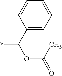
C(OC(C)=O)(*)C1=CC=CC=C1
